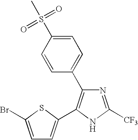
N1=C([CF3])NC(C2=CC=C(Br)S2)=C1C1=CC=C(S(C)(=O)=O)C=C1
